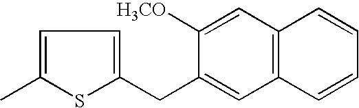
C12=C(C=C([H3CO])C(CC3=CC=C(C)S3)=C1)C=CC=C2
